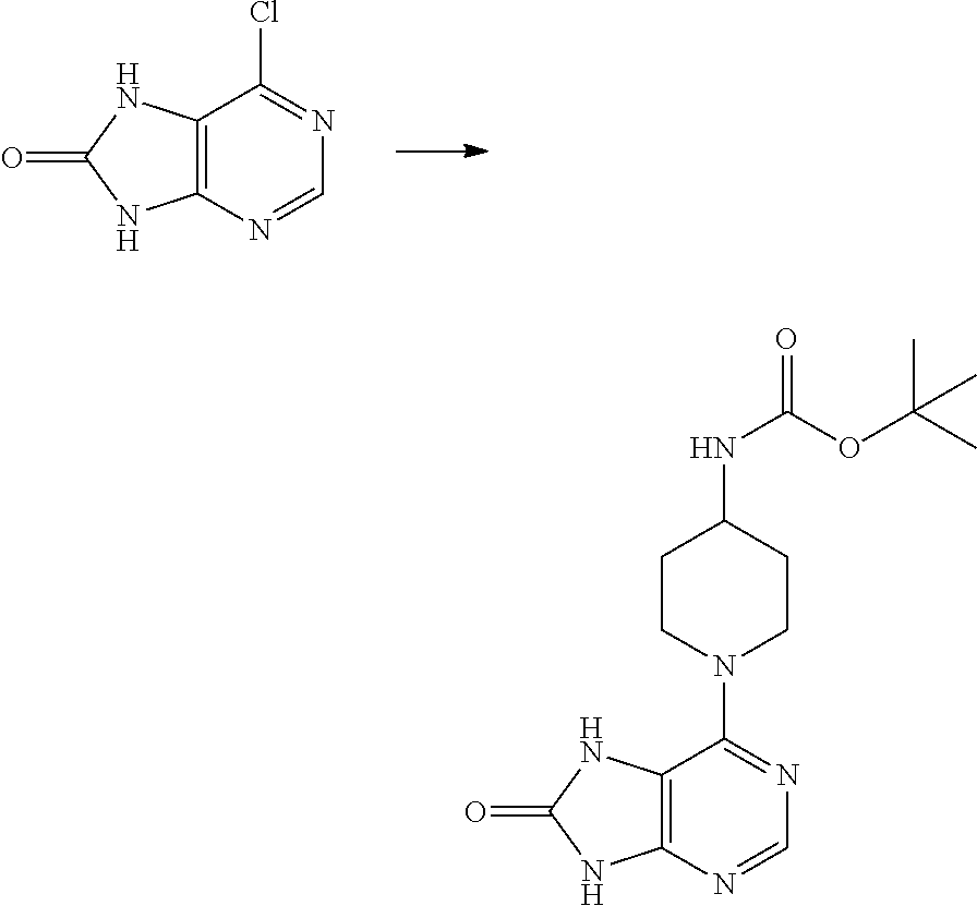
C12=C(C(Cl)=NC=N1)NC(=O)N2.C12=C(C(N3CCC(NC(OC(C)(C)C)=O)CC3)=NC=N1)NC(=O)N2
